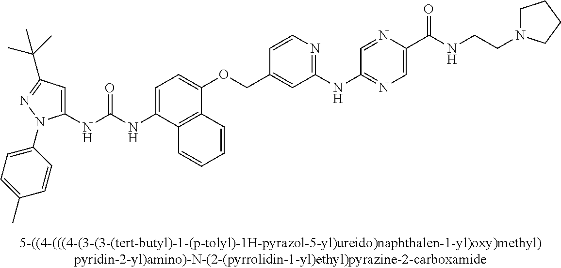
N(C(NC1=CC(C(C)(C)C)=NN1C1=CC=C(C)C=C1)=O)C1=CC=C(OCC2=CC(NC3=NC=C(C(NCCN4CCCC4)=O)N=C3)=NC=C2)C2=C1C=CC=C2
